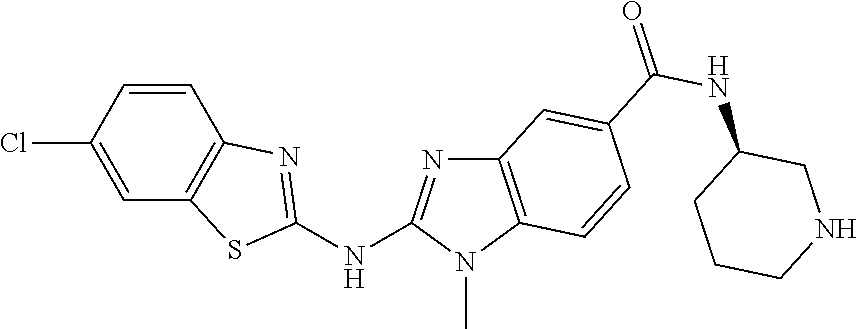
C1(Cl)=CC2=C(C=C1)N=C(NC1=NC3=C(N1C)C=CC(C(NC1CNCCC1)=O)=C3)S2
